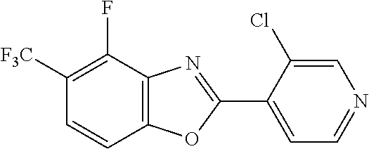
C1([F3C])=C(F)C2=C(C=C1)OC(C1=CC=NC=C1Cl)=N2
